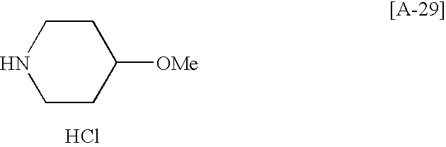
C1CC([OMe])CCN1.Cl
